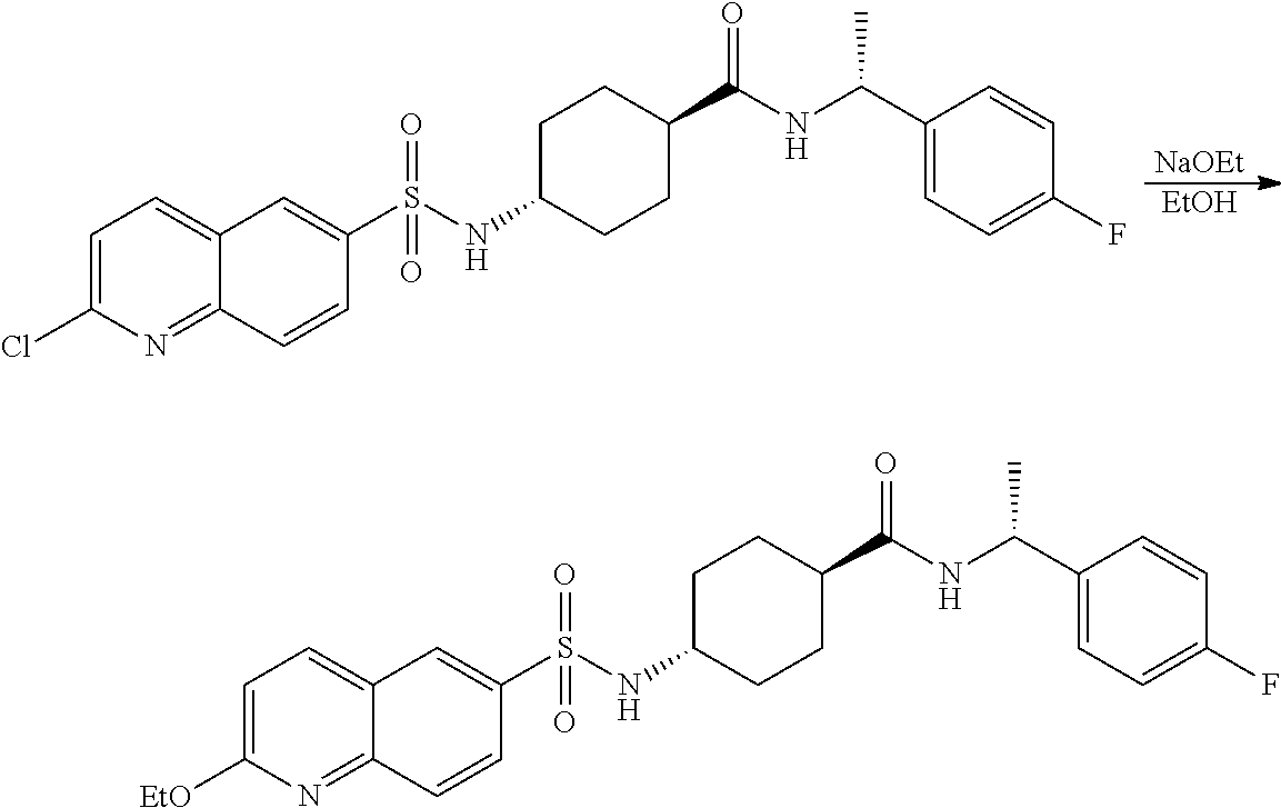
[NaOEt].[EtOH].C1C(NS(C2=CC3=CC=C(Cl)N=C3C=C2)(=O)=O)CCC(C(NC(C2=CC=C(F)C=C2)C)=O)C1.C1C(NS(C2=CC3=CC=C([EtO])N=C3C=C2)(=O)=O)CCC(C(NC(C2=CC=C(F)C=C2)C)=O)C1
